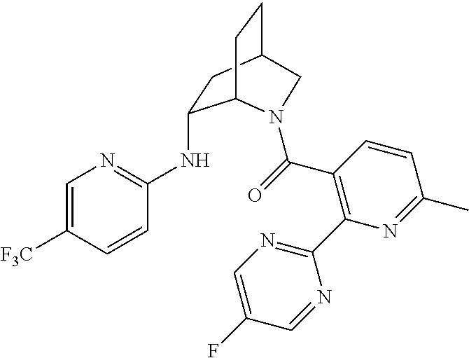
C1=C([F3C])C=CC(NC2CC3CCC2N(C(=O)C2=C(C4=NC=C(F)C=N4)N=C(C)C=C2)C3)=N1
